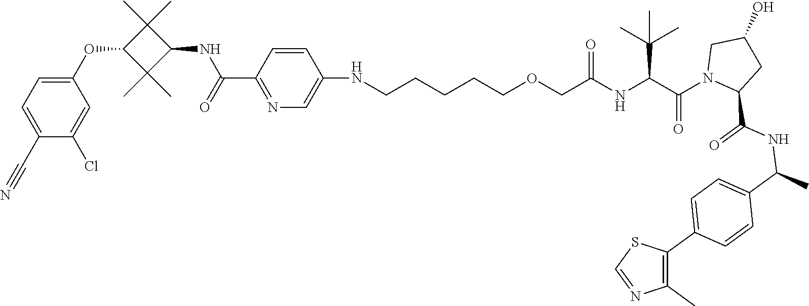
C1(C#N)=CC=C(OC2C(C)(C)C(NC(=O)C3=NC=C(NCCCCCOCC(NC(C(N4CC(O)CC4C(NC(C4=CC=C(C5=C(C)N=CS5)C=C4)C)=O)=O)C(C)(C)C)=O)C=C3)C2(C)C)C=C1Cl
